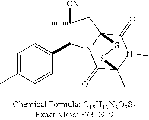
C1=C(C)C=CC(C2C([CN])(C)CC34C(=O)N(C)C(C)(C(=O)N23)SS4)=C1
